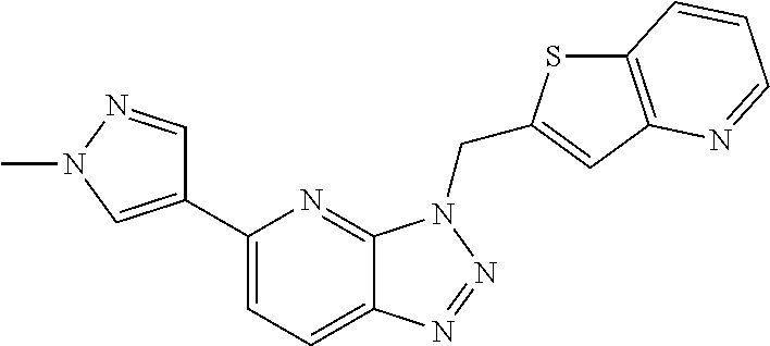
C12=CC=C(C3=CN(C)N=C3)N=C1N(CC1=CC3=C(S1)C=CC=N3)N=N2
